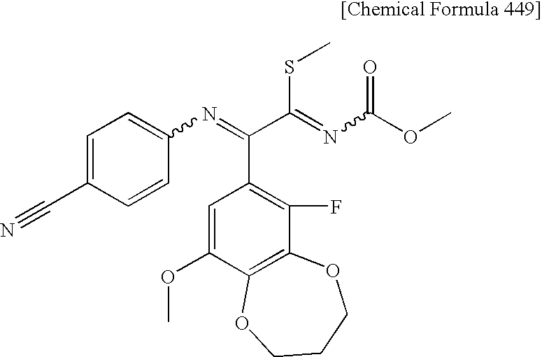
C(C1=CC=C(N=C(C(=NC(OC)=O)SC)C2=C(F)C3=C(C(OC)=C2)OCCCO3)C=C1)#N
